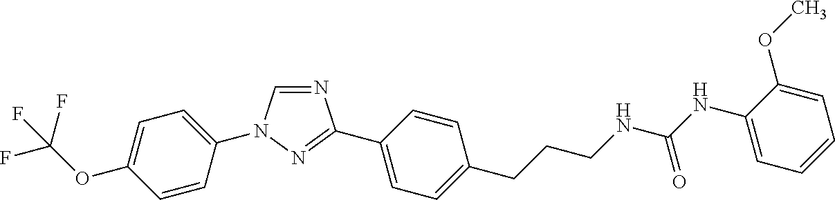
C1(OC(F)(F)F)=CC=C(N2C=NC(C3=CC=C(CCCNC(NC4=CC=CC=C4OC)=O)C=C3)=N2)C=C1
